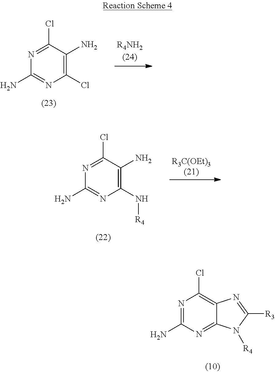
N1=C(Cl)C(N)=C(Cl)N=C1N.N1=C(Cl)C(N)=C(N[R4])N=C1N.N1=C(N)N=C2C(=C1Cl)N=C([R3])N2[R4]
